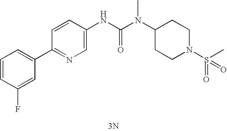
[3N].C1(C2=CC=CC(F)=C2)=NC=C(NC(N(C2CCN(S(=O)(=O)C)CC2)C)=O)C=C1
